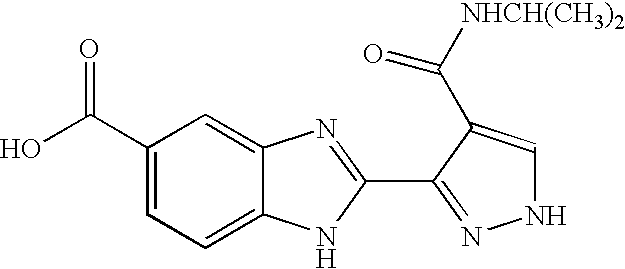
C1(C(O)=O)=CC=C2C(=C1)N=C(C1=NNC=C1C([NHCH(CH3)2])=O)N2
